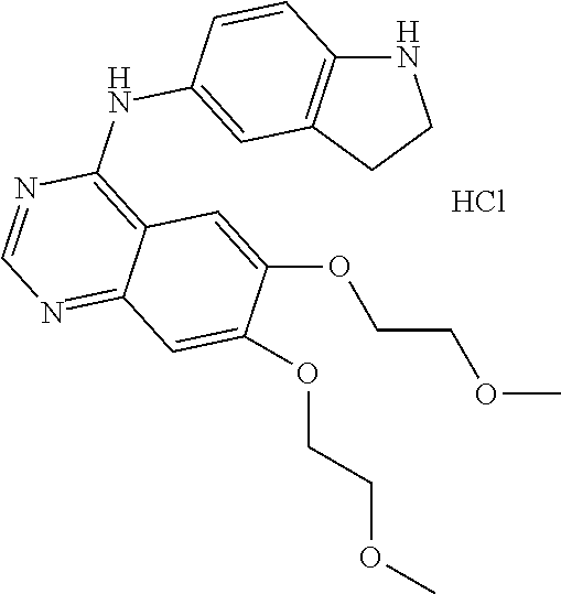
N1C2=C(CC1)C=C(NC1=C3C(=NC=N1)C=C(OCCOC)C(OCCOC)=C3)C=C2.Cl
